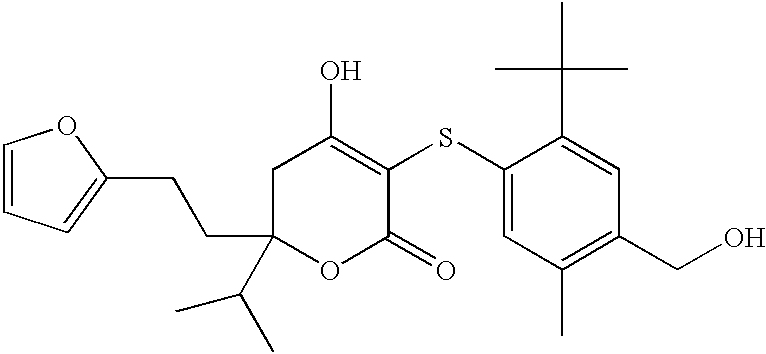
C(C1(CCC2=CC=CO2)OC(=O)C(SC2=CC(C)=C(CO)C=C2C(C)(C)C)=C(O)C1)(C)C
